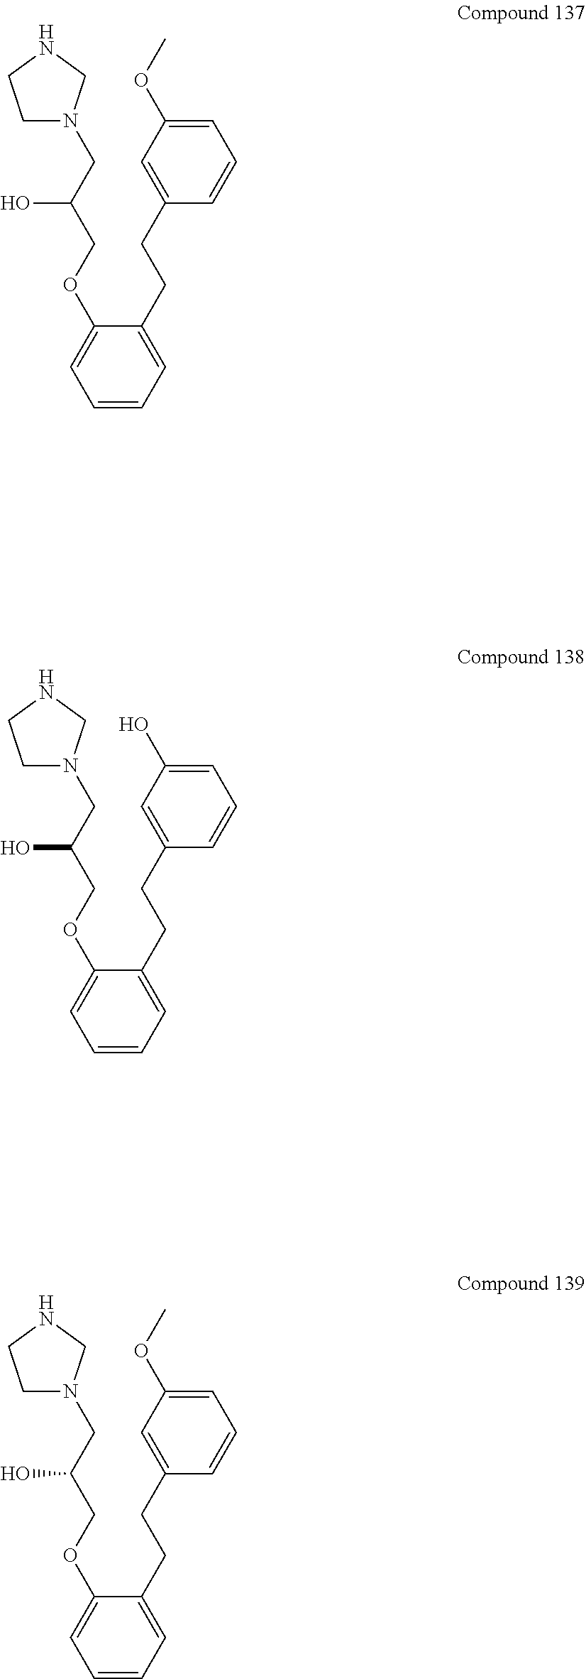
C(C(COC1=CC=CC=C1CCC1=CC(OC)=CC=C1)O)N1CCNC1.C(C(COC1=CC=CC=C1CCC1=CC(OC)=CC=C1)O)N1CCNC1.C(C(COC1=CC=CC=C1CCC1=CC(O)=CC=C1)O)N1CCNC1
